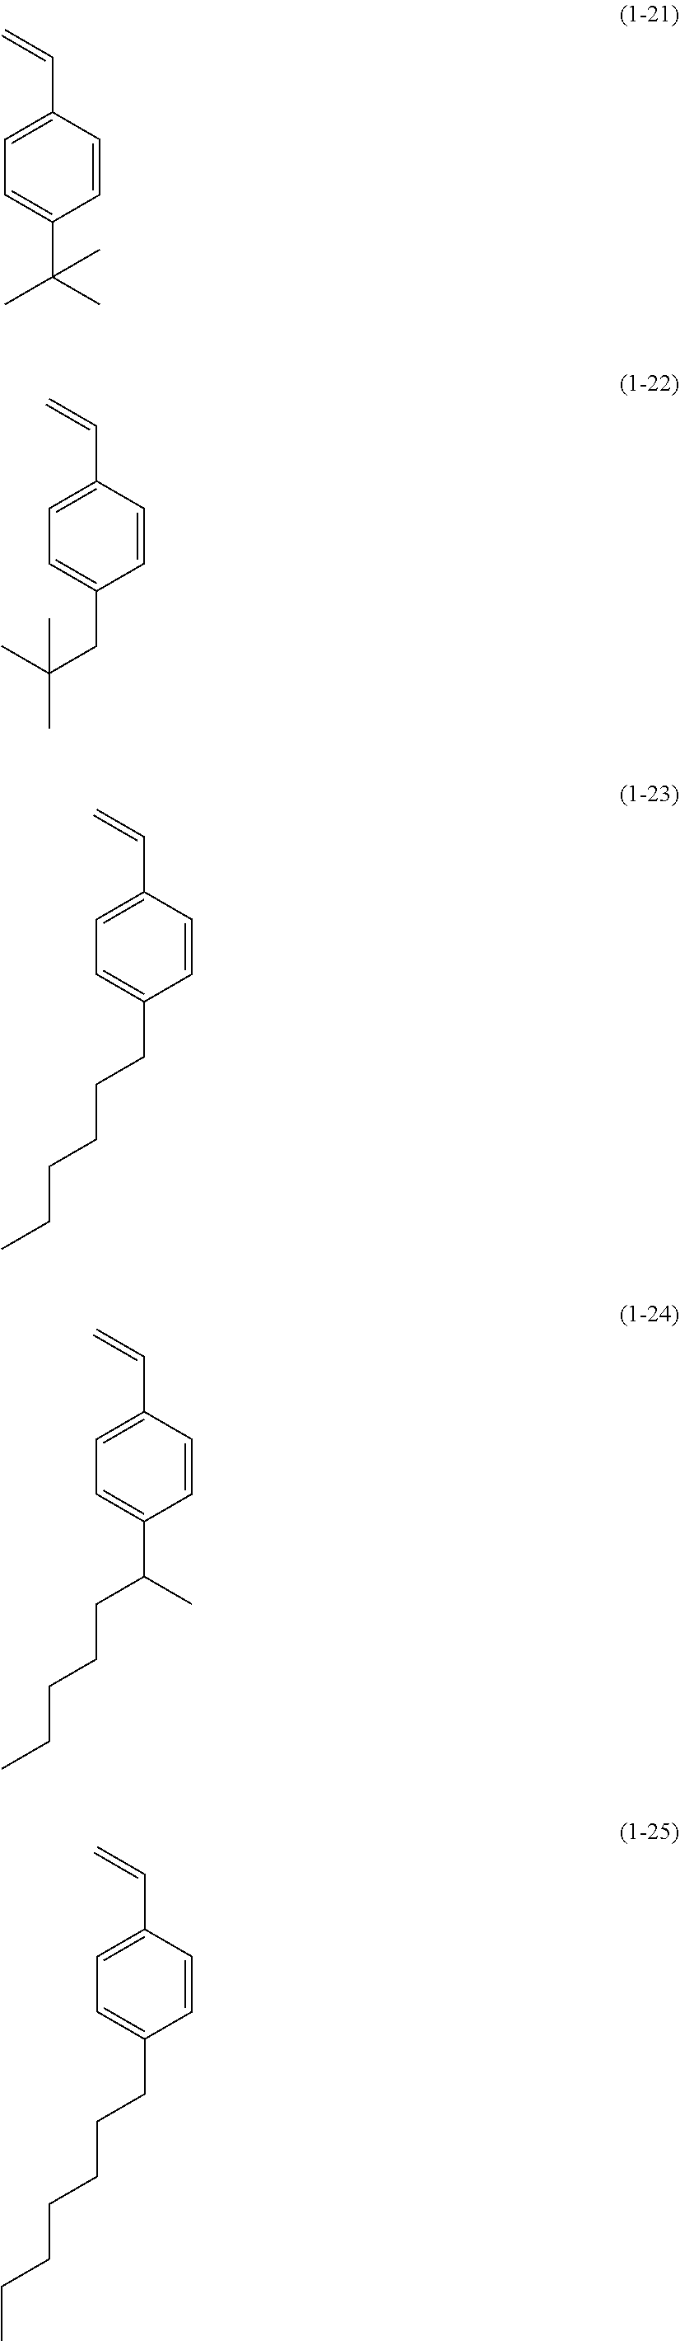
C1=CC(C=C)=CC=C1C(C)(C)C.C1=CC(C=C)=CC=C1CC(C)(C)C.C1=CC(C=C)=CC=C1CCCCCC.C1=CC(C=C)=CC=C1C(CCCCC)C.C1=CC(C=C)=CC=C1CCCCCCC
